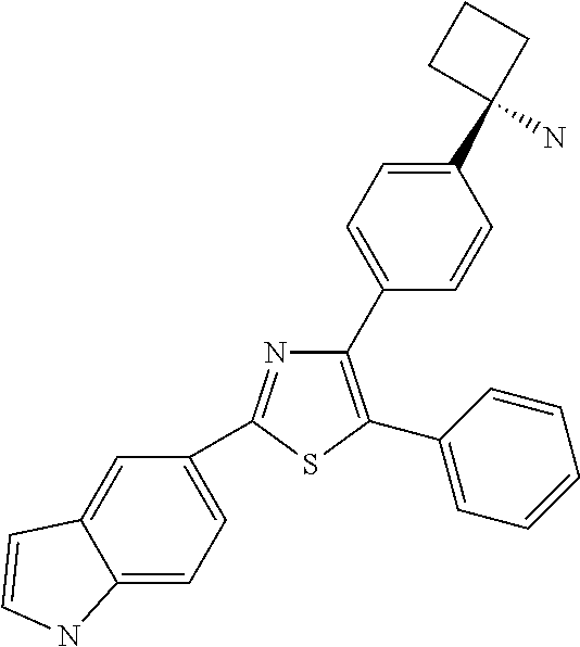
C1(C2=CC=C(C3(N)CCC3)C=C2)=C(C2=CC=CC=C2)SC(C2=CC=C3C(=C2)C=CN3)=N1
